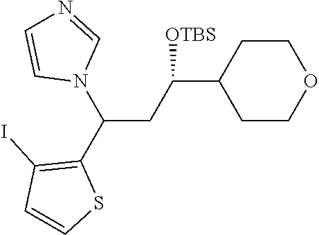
C1(C(CC(C2=C(I)C=CS2)N2C=NC=C2)[OTBS])CCOCC1
